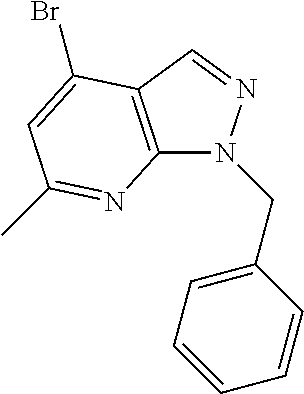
C12=C(C=NN1CC1=CC=CC=C1)C(Br)=CC(C)=N2
